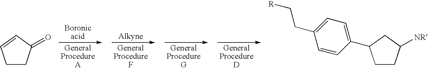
C1CC(=O)C=C1.C1CC([NR])CC1C1=CC=C(CC[R])C=C1
